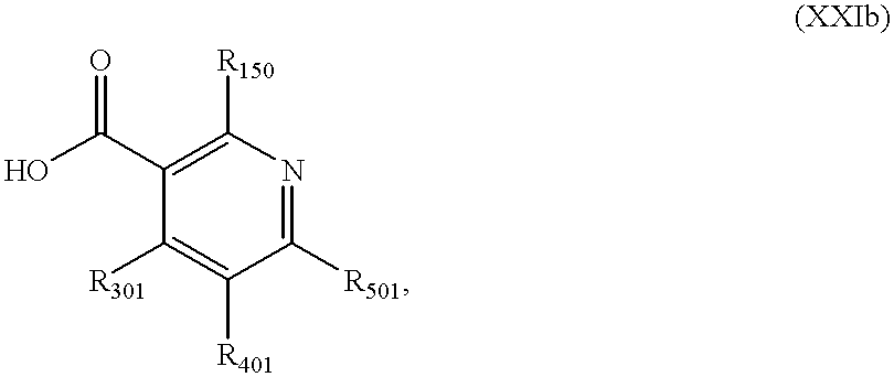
C1([R501])=NC([R150])=C(C(O)=O)C([R301])=C1[R401]
